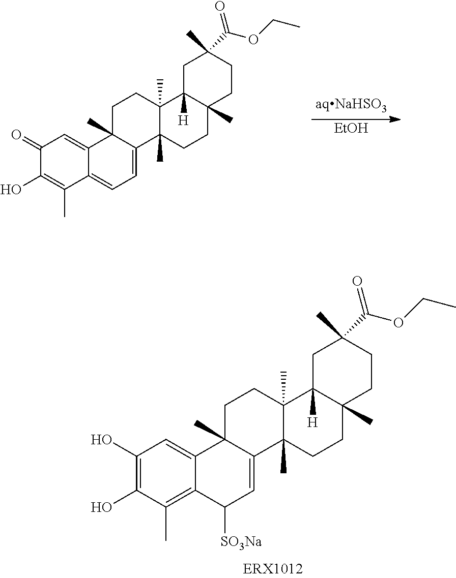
C1(=O)C(O)=C(C)C2=CC=C3C(C)(C2=C1)CCC1(C)C3(C)CCC2(C)C1([H])CC(C)(C(OCC)=O)CC2.[EtOH].C1(O)=C(O)C(C)=C2C(=C1)C1(C)C(=CC2[SO3Na])C2(C)C(C)(CC1)C1([H])C(C)(CC2)CCC(C)(C(OCC)=O)C1
